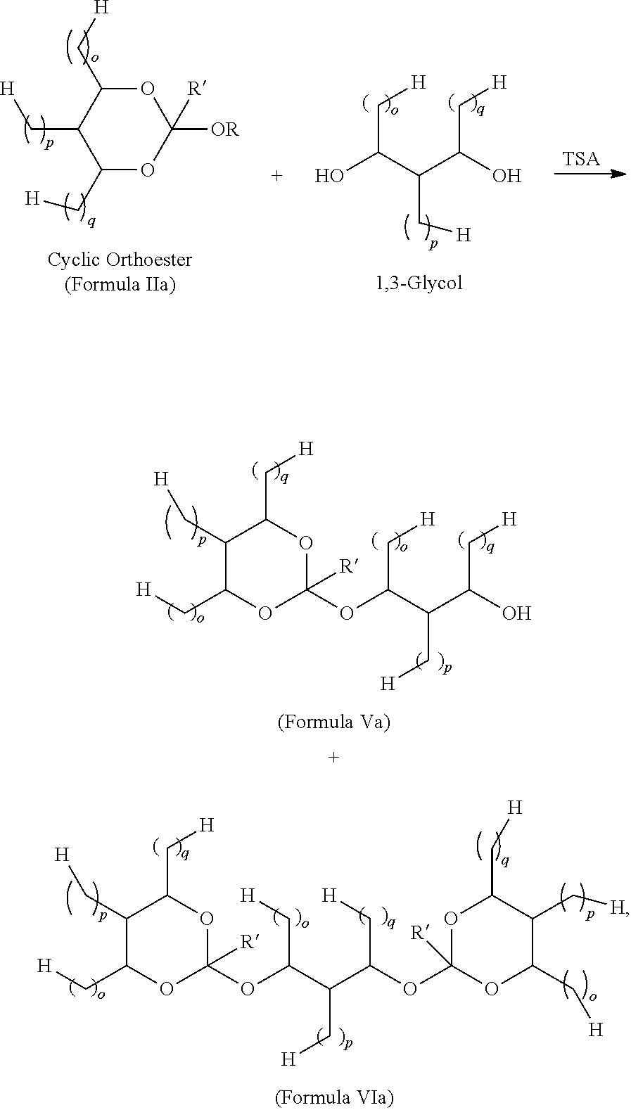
[TSA].C1(C[H])OC([OR])([R])OC(C[H])C1C[H].C(C(C(C(C[H])O)C[H])O)[H].C(C(C(C[H])OC1([R])OC(C[H])C(C[H])C(C[H])O1)C[H])(OC1([R])OC(C[H])C(C[H])C(C[H])O1)C[H].C(C(C(C(C[H])O)C[H])OC1([R])OC(C[H])C(C[H])C(C[H])O1)[H]
